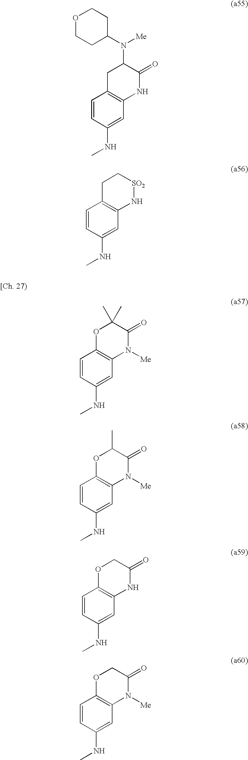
C1=CC(NC)=CC2=C1CC(N([Me])C1CCOCC1)C(=O)N2.C1=CC(NC)=CC2=C1CC[SO2]N2.C1=CC(NC)=CC2=C1OC(C)(C)C(=O)N2[Me].C1=CC(NC)=CC2=C1OC(C)C(=O)N2[Me].C1=CC(NC)=CC2=C1OCC(=O)N2.C1=CC(NC)=CC2=C1OCC(=O)N2[Me]
